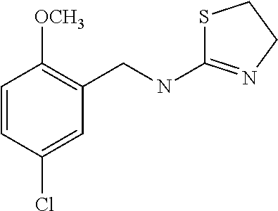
S1C(NCC2=C([OCH3])C=CC(Cl)=C2)=NCC1
